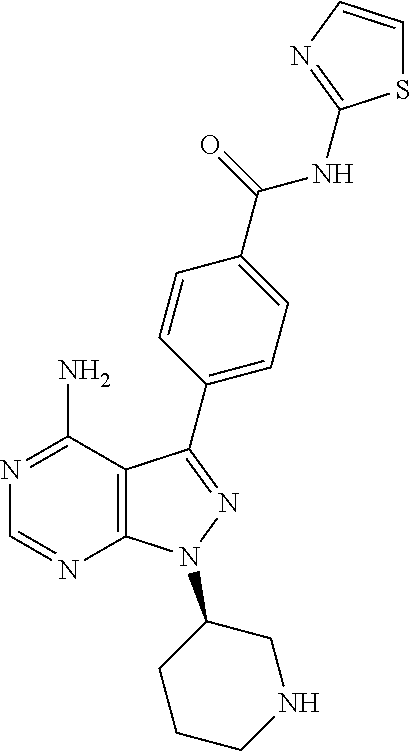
C12=C(C(N)=NC=N1)C(C1=CC=C(C(=O)NC3=NC=CS3)C=C1)=NN2C1CCCNC1
